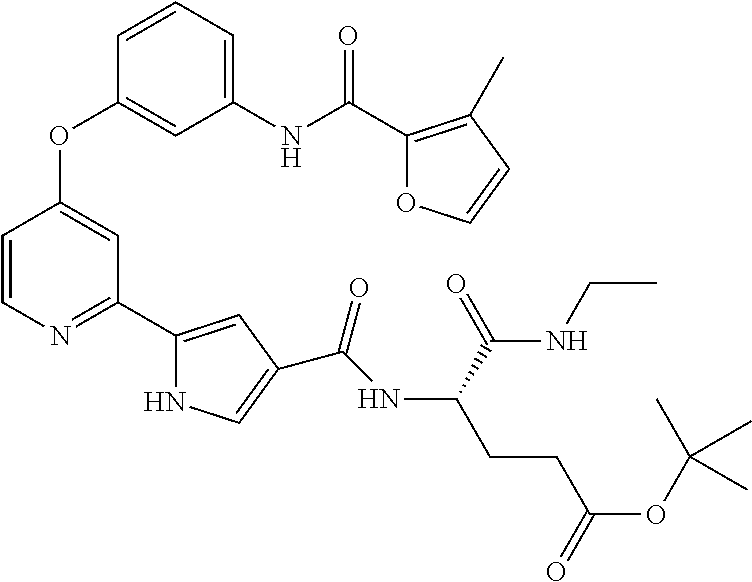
O(C1=CC(C2=CC(C(NC(C(NCC)=O)CCC(=O)OC(C)(C)C)=O)=CN2)=NC=C1)C1=CC(NC(=O)C2=C(C)C=CO2)=CC=C1
